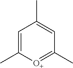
C1=C(C)[O+]=C(C)C=C1C
